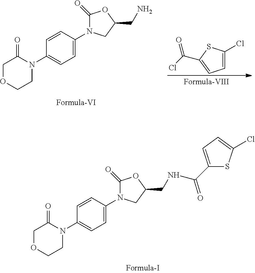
C1OCCN(C2=CC=C(N3C(=O)OC(CNC(=O)C4=CC=C(Cl)S4)C3)C=C2)C1=O.C1=C(Cl)SC(C(Cl)=O)=C1.C1OCCN(C2=CC=C(N3C(=O)OC(CN)C3)C=C2)C1=O
